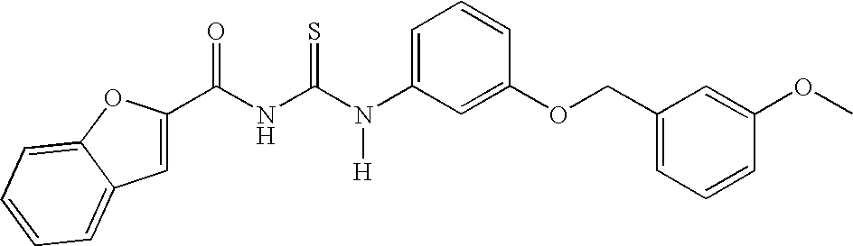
C(NC(N(C1=CC=CC(OCC2=CC=CC(OC)=C2)=C1)[H])=S)(=O)C1=CC2=CC=CC=C2O1
